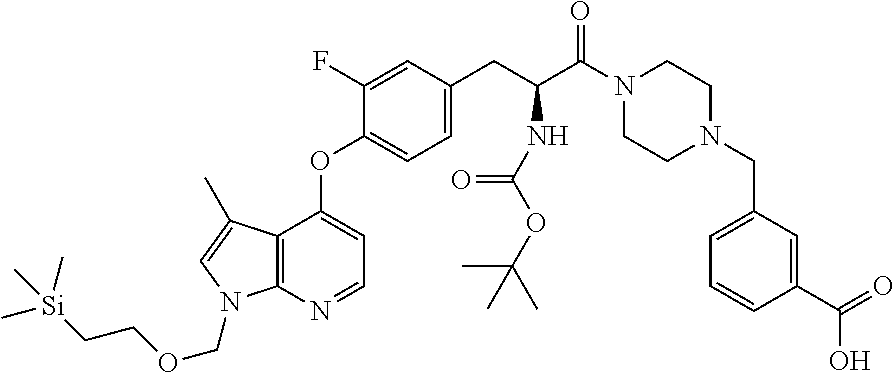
C12=C(N=CC=C1OC1=CC=C(CC(C(N3CCN(CC4=CC=CC(C(=O)O)=C4)CC3)=O)NC(OC(C)(C)C)=O)C=C1F)N(COCC[Si](C)(C)C)C=C2C
